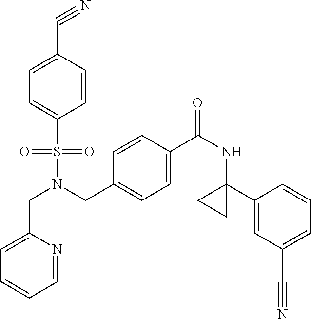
C(N(CC1=CC=C(C(NC2(C3=CC(C#N)=CC=C3)CC2)=O)C=C1)S(=O)(=O)C1=CC=C(C#N)C=C1)C1=CC=CC=N1
